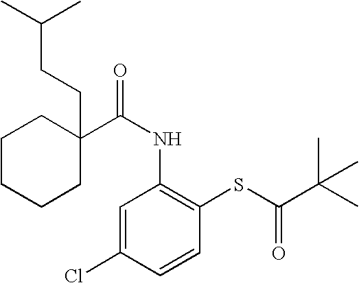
C(NC1=C(SC(=O)C(C)(C)C)C=CC(Cl)=C1)(=O)C1(CCC(C)C)CCCCC1
